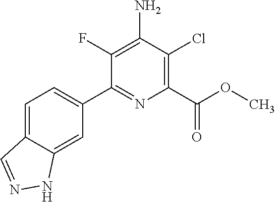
C1(C2=CC=C3C(=C2)NN=C3)=NC(C(=O)OC)=C(Cl)C(N)=C1F
